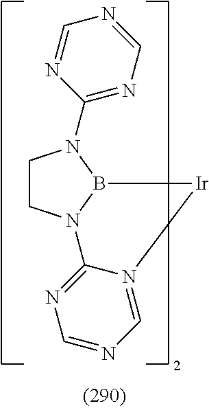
C1CN2B(N1C1=NC=NC=N1)[Ir]N1=CN=CN=C21
